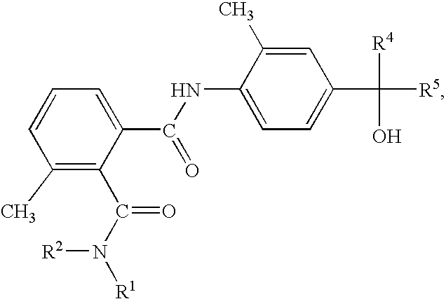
C1(C)=C(C(N([R1])[R2])=O)C(C(NC2=CC=C(C([R5])([R4])O)C=C2C)=O)=CC=C1
